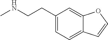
C(C1=CC=C2C(=C1)OC=C2)CNC
